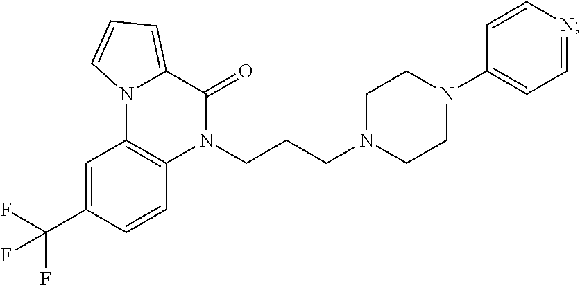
C1=C(C(F)(F)F)C=CC2=C1N1C(=CC=C1)C(=O)N2CCCN1CCN(C2=CC=NC=C2)CC1
